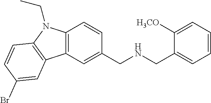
C1(CNCC2=CC3=C(C=C2)N(CC)C2=C3C=C(Br)C=C2)=CC=CC=C1[H3CO]
